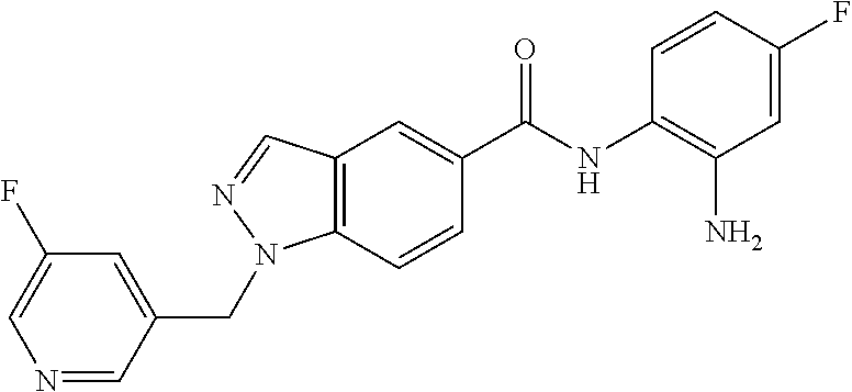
C12=C(C=CC(C(NC3=C(N)C=C(F)C=C3)=O)=C1)N(CC1=CC(F)=CN=C1)N=C2
